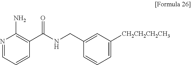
N1=CC=CC(C(NCC2=CC([CH2CH2CH2CH3])=CC=C2)=O)=C1N
